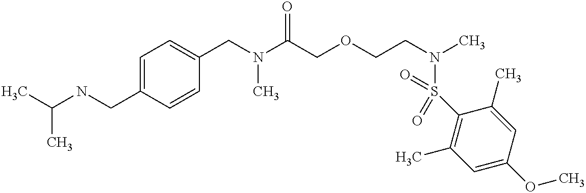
C1=C(CNC(C)C)C=CC(CN(C(COCCN(C)S(C2=C(C)C=C(OC)C=C2C)(=O)=O)=O)C)=C1
